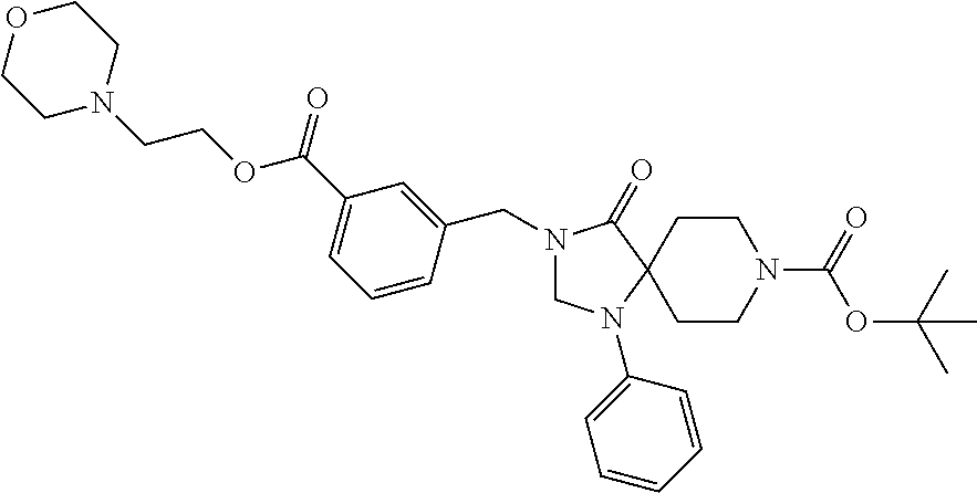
C1N(C2=CC=CC=C2)C2(C(=O)N1CC1=CC(C(OCCN3CCOCC3)=O)=CC=C1)CCN(C(OC(C)(C)C)=O)CC2
